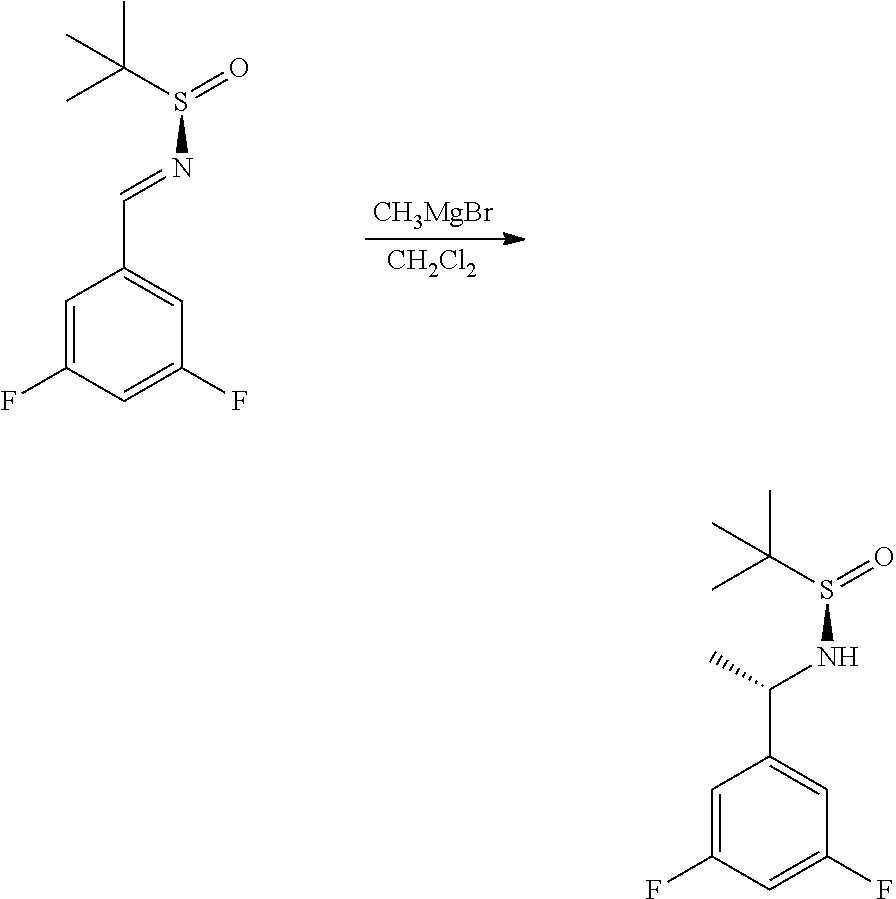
C1=C(F)C=C(F)C=C1C=NS(=O)C(C)(C)C.[CH3MgBr].[CH2Cl2].C1=C(F)C=C(F)C=C1C(NS(=O)C(C)(C)C)C
